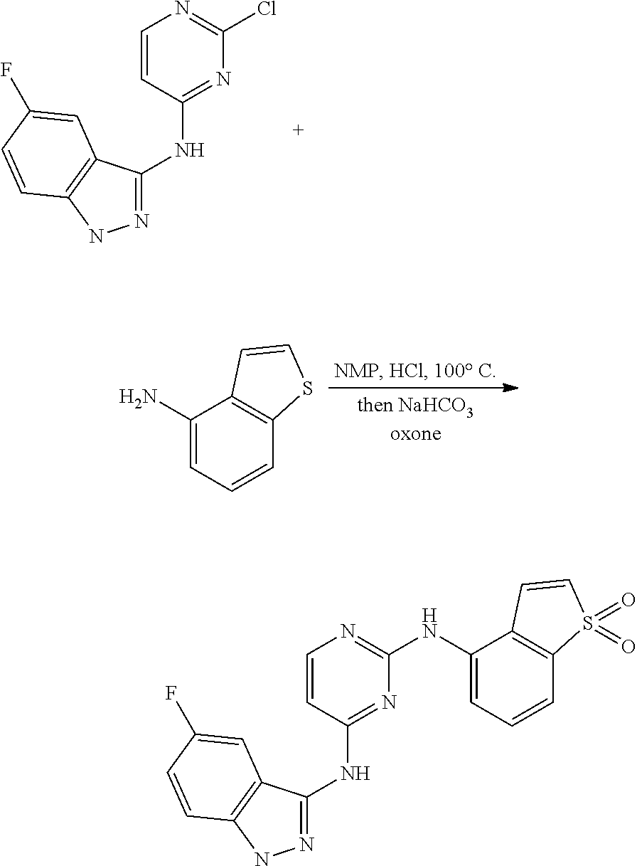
N1=C(NC2=NC(Cl)=NC=C2)C2=C(N1)C=CC(F)=C2.C1(N)=CC=CC2=C1C=CS2.N1=C(NC2=NC(NC3=CC=CC4=C3C=CS4(=O)=O)=NC=C2)C2=C(N1)C=CC(F)=C2
